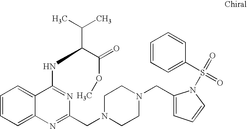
C1=CC=C2C(=C1)C(NC(C(C)C)C(=O)OC)=NC(CN1CCN(CC3=CC=CN3S(=O)(=O)C3=CC=CC=C3)CC1)=N2
